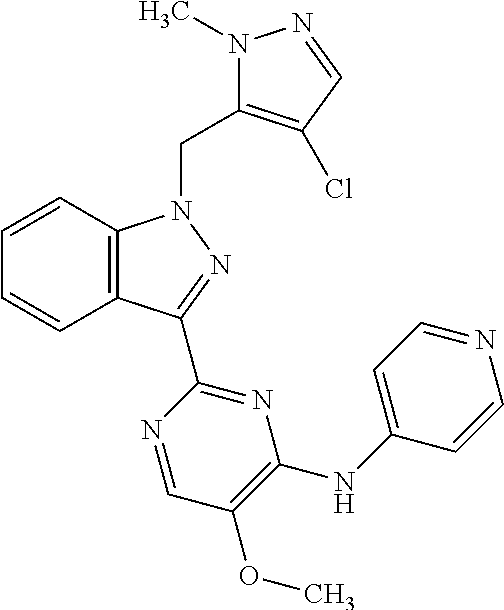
C1=CC2=C(C=C1)C(C1=NC(NC3=CC=NC=C3)=C(OC)C=N1)=NN2CC1=C(Cl)C=NN1C
